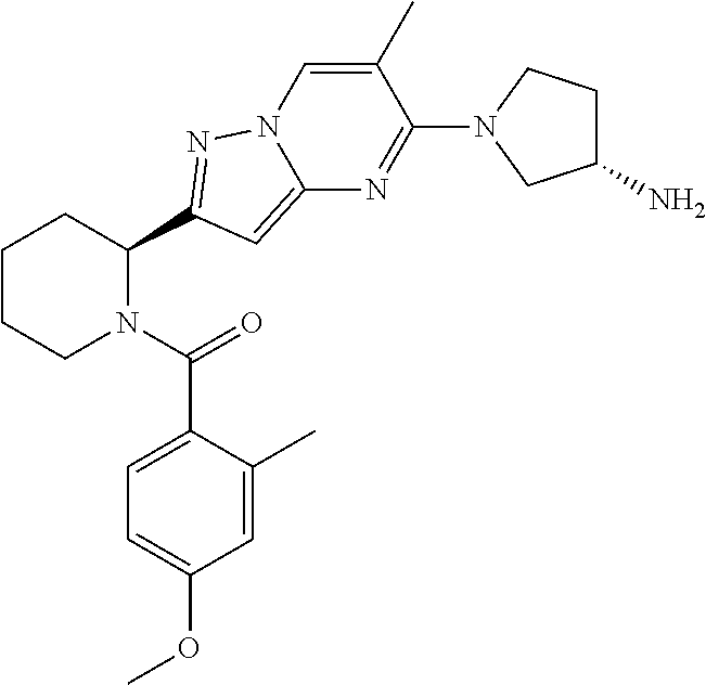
C1CCN(C(=O)C2=CC=C(OC)C=C2C)C(C2=NN3C=C(C)C(N4CC(N)CC4)=NC3=C2)C1
